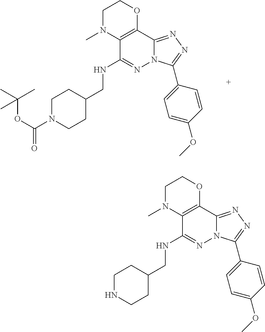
N(C1=NN2C(=NN=C2C2=CC=C(OC)C=C2)C2=C1N(C)CCO2)CC1CCNCC1.N(C1=NN2C(=NN=C2C2=CC=C(OC)C=C2)C2=C1N(C)CCO2)CC1CCN(C(OC(C)(C)C)=O)CC1
